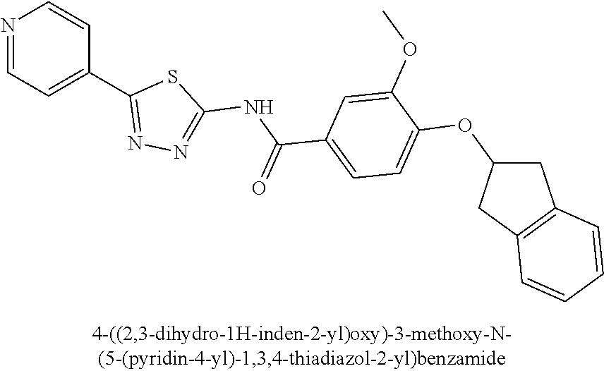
N1=CC=C(C2=NN=C(NC(C3=CC=C(OC4CC5=C(C4)C=CC=C5)C(OC)=C3)=O)S2)C=C1
